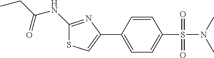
C1(NC(CC)=O)=NC(C2=CC=C(S(=O)(=O)N(C)C)C=C2)=CS1
